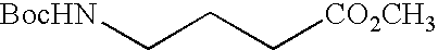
C(CC[CO2CH3])[BocHN]
